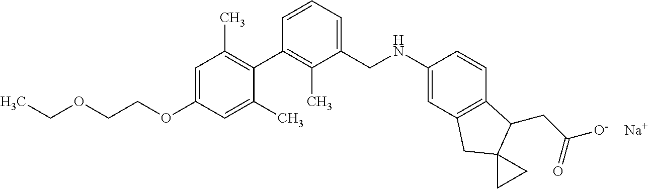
C1=C(OCCOCC)C=C(C)C(C2=C(C)C(CNC3=CC4=C(C=C3)C(CC(=O)[O-])C3(C4)CC3)=CC=C2)=C1C.[Na]
